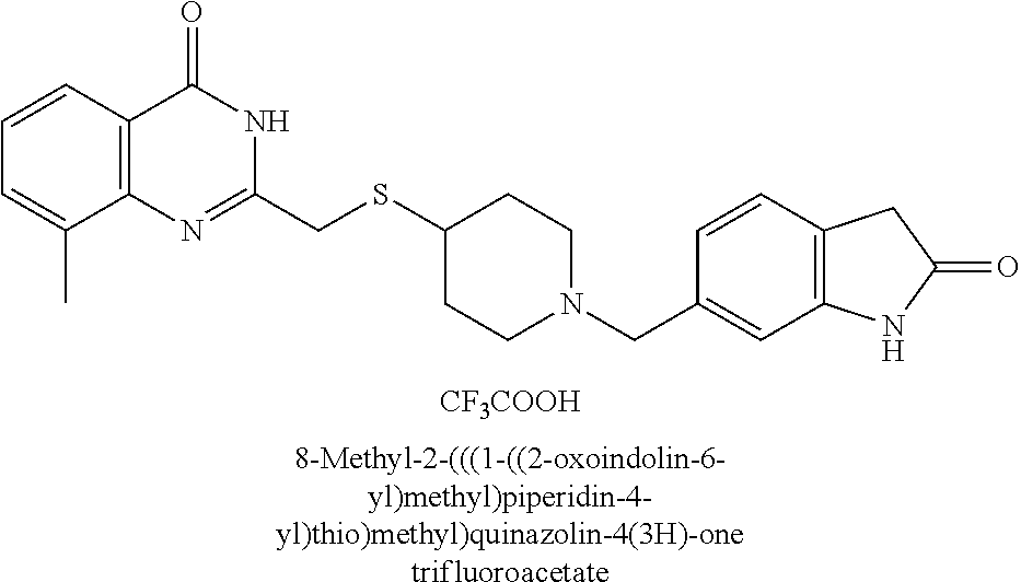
C1=C(C)C2=C(C=C1)C(=O)NC(CSC1CCN(CC3=CC4=C(C=C3)CC(=O)N4)CC1)=N2.[CF3COOH].[8-Methyl-2-(((1-((2-oxoindolin-6-yl)methyl)piperidin-4-yl)thio)methyl)quinazolin-4(3H)-onetrifluoroacetate]
